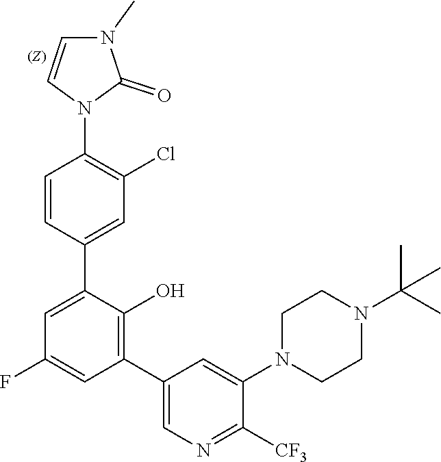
C1=CC(C2=CC(F)=CC(C3=CN=C([CF3])C(N4CCN(C(C)(C)C)CC4)=C3)=C2O)=CC(Cl)=C1N1C(=O)N(C)C=C1
